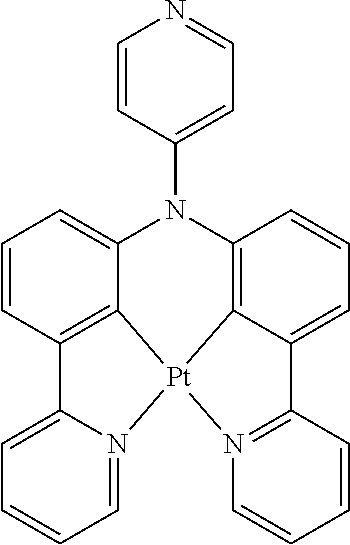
C1=CC2=C3C(=C1)N(C1=CC=NC=C1)C1=C4C(=CC=C1)C1=N([Pt]34N3=CC=CC=C23)C=CC=C1
